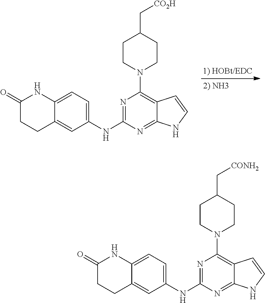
C1(NC2=NC(N3CCC(C[CO2H])CC3)=C3C(=N2)NC=C3)=CC=C2C(=C1)CCC(=O)N2.C1(NC2=NC(N3CCC(C[CONH2])CC3)=C3C(=N2)NC=C3)=CC=C2C(=C1)CCC(=O)N2
